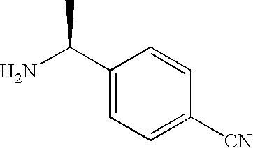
C1(C(N)C)=CC=C([CN])C=C1
